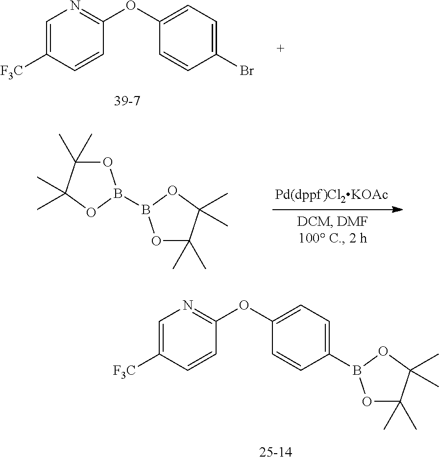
O1C(C)(C)C(C)(C)OB1B1OC(C)(C)C(C)(C)O1.[F3C]C1=CN=C(OC2=CC=C(Br)C=C2)C=C1.[F3C]C1=CN=C(OC2=CC=C(B3OC(C)(C)C(C)(C)O3)C=C2)C=C1
